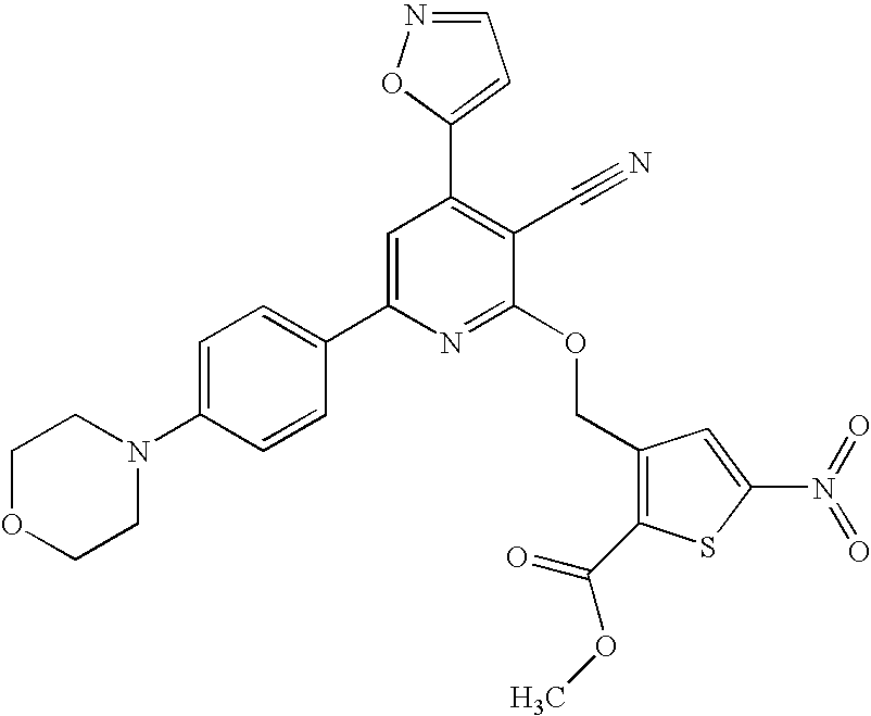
C1OCCN(C2=CC=C(C3=CC(C4=CC=NO4)=C(C#N)C(OCC4=C(C(=O)OC)SC(N(=O)=O)=C4)=N3)C=C2)C1
